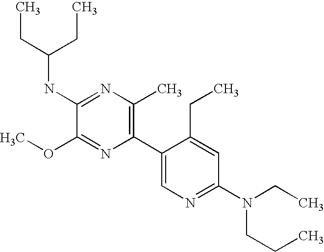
C(NC1=NC(C)=C(C2=CN=C(N(CC)CCC)C=C2CC)N=C1OC)(CC)CC
